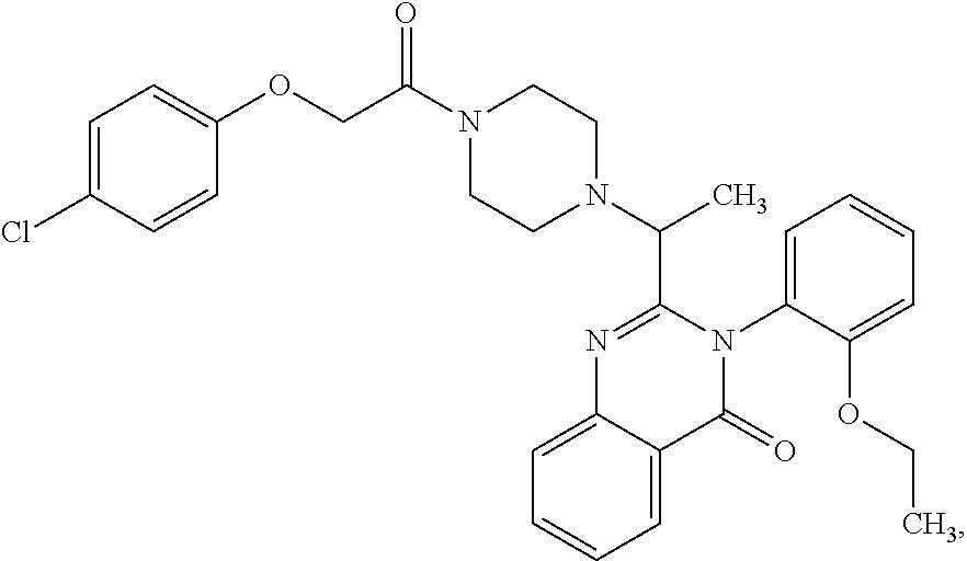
C1=C(Cl)C=CC(OCC(N2CCN(C(C)C3=NC4=CC=CC=C4C(=O)N3C3=CC=CC=C3OCC)CC2)=O)=C1
